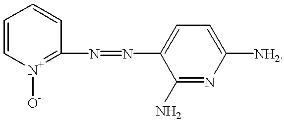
C1=C[N+]([O-])=C(N=NC2=CC=C([NH2])N=C2N)C=C1
